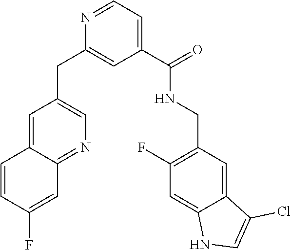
N1=CC=C(C(NCC2=C(F)C=C3C(=C2)C(Cl)=CN3)=O)C=C1CC1=CN=C2C(=C1)C=CC(F)=C2
